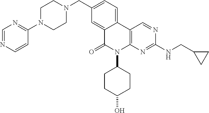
C1N(C2=NC=NC=C2)CCN(CC2=CC=C3C(=C2)C(=O)N(C2CCC(O)CC2)C2=C3C=NC(NCC3CC3)=N2)C1
